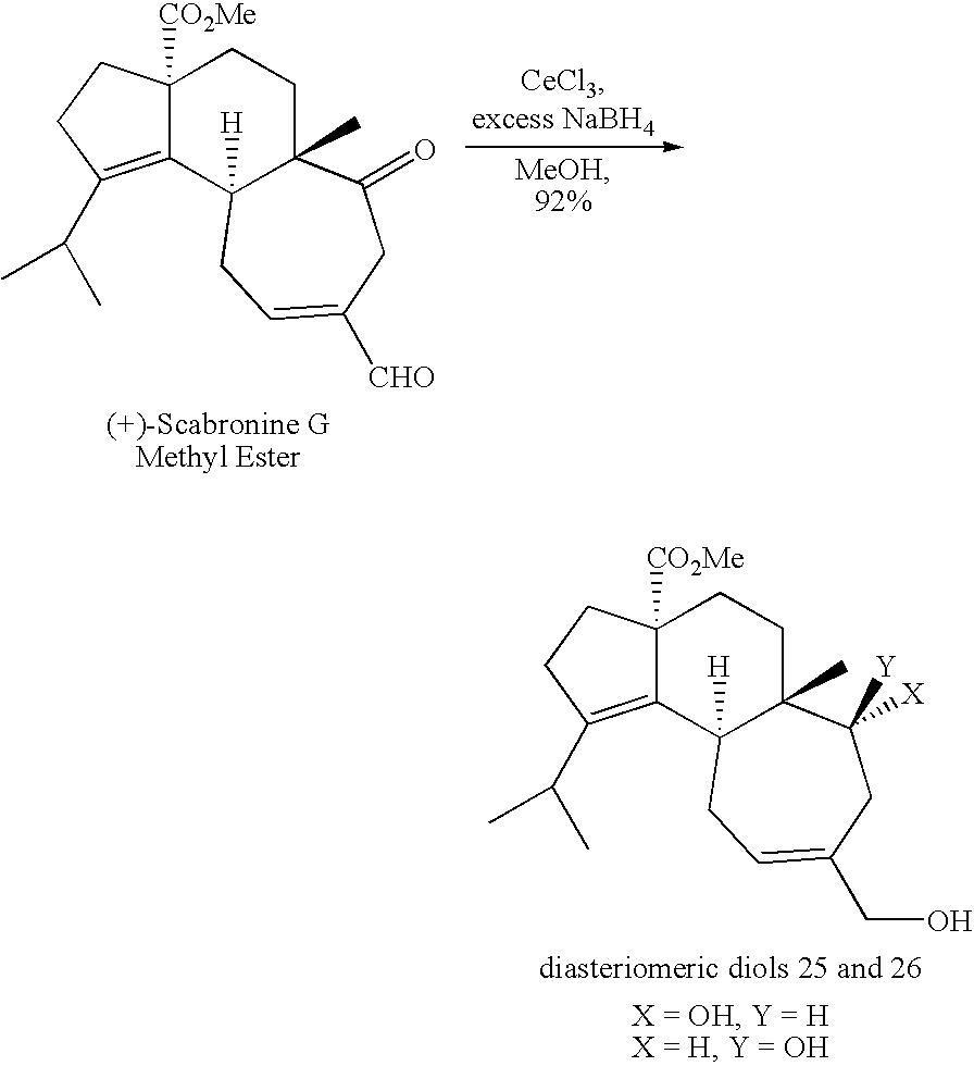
C12([CO2Me])C(=C(C(C)C)CC1)C1([H])C(C)(CC2)C(=O)CC([CHO])=CC1.C12([CO2Me])C(=C(C(C)C)CC1)C1([H])C(C)(CC2)C([X])([Y])CC(CO)=CC1
